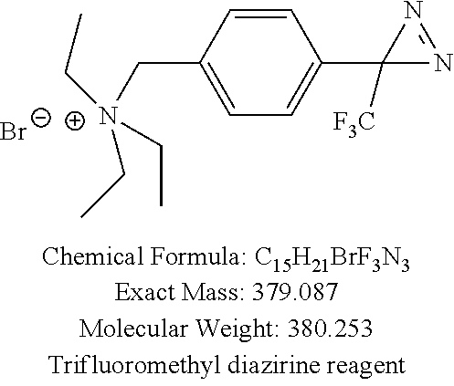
C1=CC(C[N+](CC)(CC)CC)=CC=C1C1([F3C])N=N1.[Br-]
